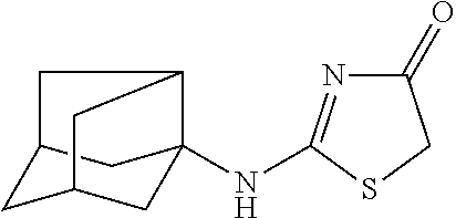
C1(=O)N=C(NC23CC4CC(C2)CC3C4)SC1
